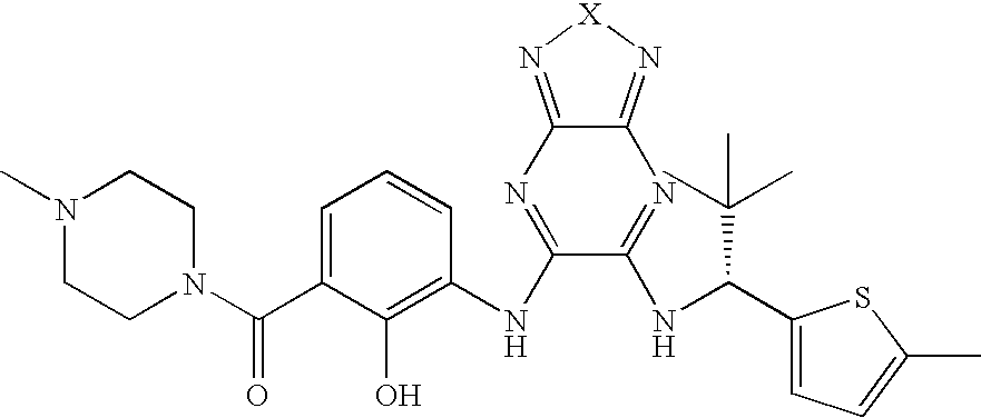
C1=C(C(N2CCN(C)CC2)=O)C(O)=C(NC2=NC3=N[X]N=C3N=C2NC(C2=CC=C(C)S2)C(C)(C)C)C=C1
